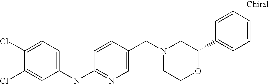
C1(NC2=NC=C(CN3CCOC(C4=CC=CC=C4)C3)C=C2)=CC=C(Cl)C(Cl)=C1
